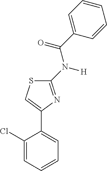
C1(Cl)=CC=CC=C1C1=CSC(N(C(C2=CC=CC=C2)=O)[H])=N1
